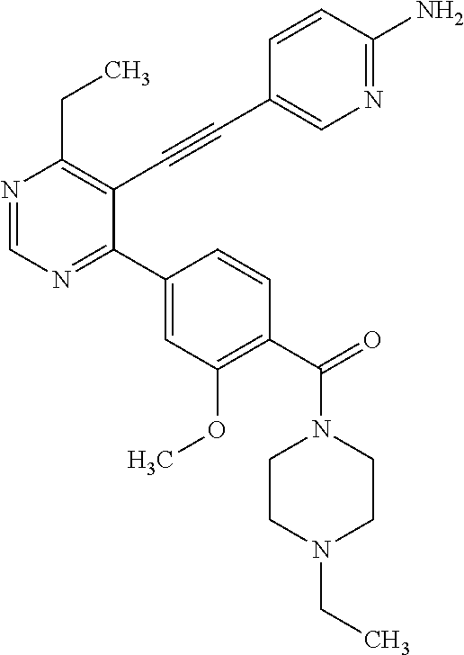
N1=CN=C(C2=CC(OC)=C(C(=O)N3CCN(CC)CC3)C=C2)C(C#CC2=CN=C(N)C=C2)=C1CC
